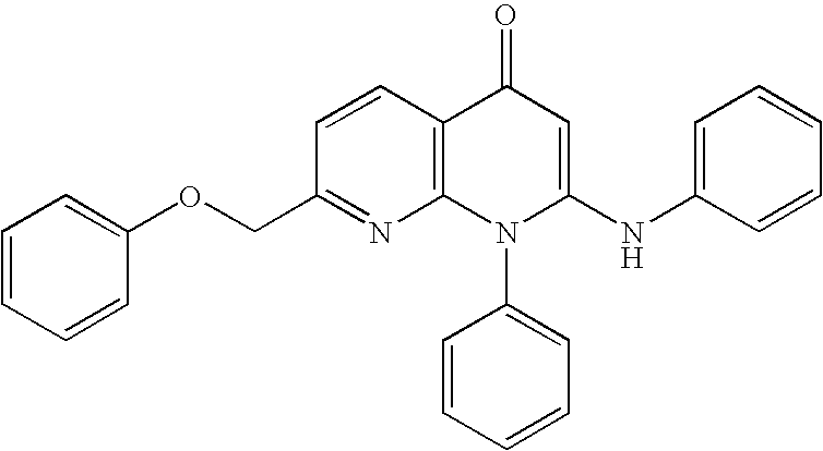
C1(COC2=CC=CC=C2)=NC2=C(C=C1)C(=O)C=C(NC1=CC=CC=C1)N2C1=CC=CC=C1
